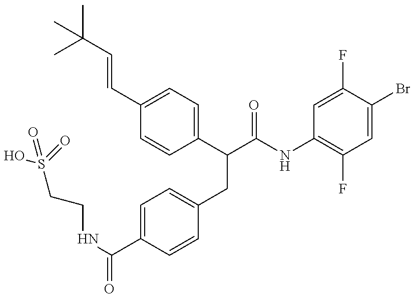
OS(CCNC(=O)C1=CC=C(CC(C(NC2=C(F)C=C(Br)C(F)=C2)=O)C2=CC=C(C=CC(C)(C)C)C=C2)C=C1)(=O)=O
